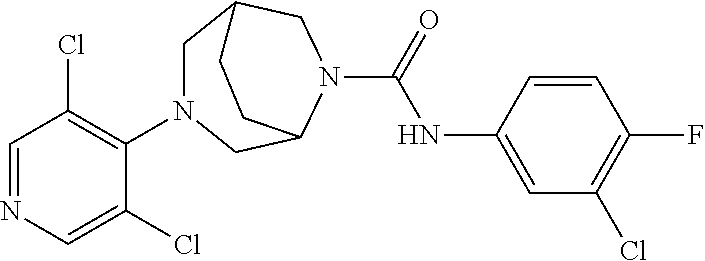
C1=NC=C(Cl)C(N2CC3CN(C(=O)NC4=CC(Cl)=C(F)C=C4)C(C2)CC3)=C1Cl
